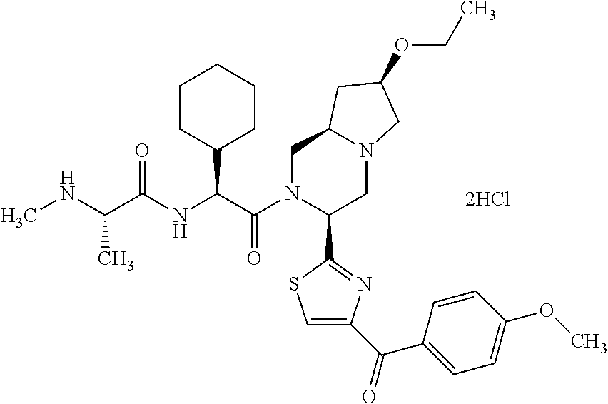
C1CC(C(C(N2C(C3=NC(C(C4=CC=C(OC)C=C4)=O)=CS3)CN3C(C2)CC(OCC)C3)=O)NC(C(NC)C)=O)CCC1
